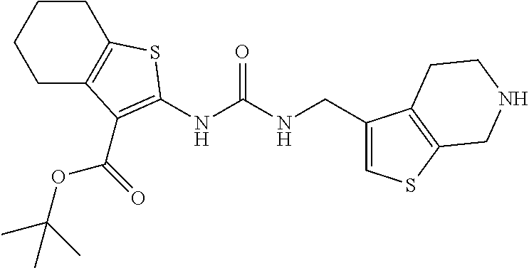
C1C2=C(CCC1)SC(NC(NCC1=CSC3=C1CCNC3)=O)=C2C(OC(C)(C)C)=O
